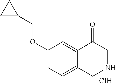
C1(OCC2CC2)=CC=C2C(=C1)C(=O)CNC2.[CIH]
